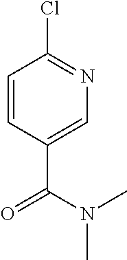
C1=CC(C(=O)N(C)C)=CN=C1Cl
